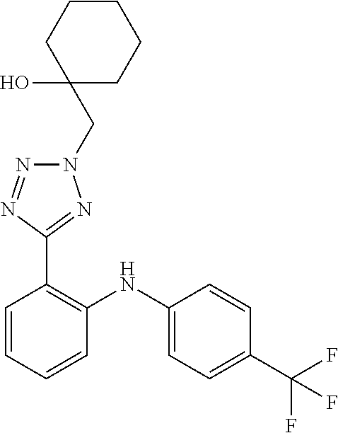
C1=CC(C(F)(F)F)=CC=C1NC1=C(C2=NN(CC3(O)CCCCC3)N=N2)C=CC=C1
